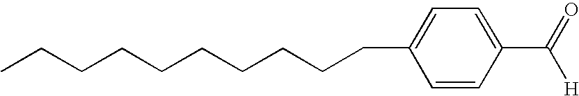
C(CCCCCCCC1=CC=C(C(=O)[H])C=C1)CC
